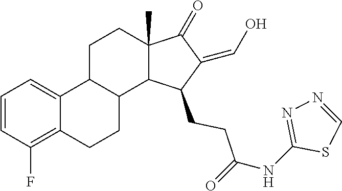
C1=NN=C(NC(CCC2C(=CO)C(=O)C3(C)C2C2C(C4=CC=CC(F)=C4CC2)CC3)=O)S1
